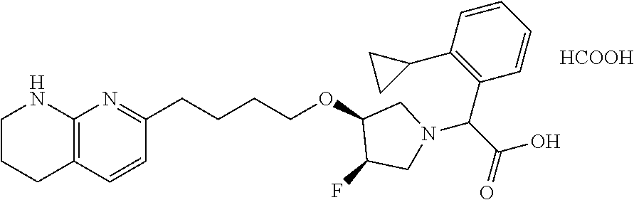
[HCOOH].C12=C(C=CC(CCCCOC3CN(C(C(=O)O)C4=C(C5CC5)C=CC=C4)CC3F)=N1)CCCN2
